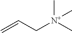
C(C[N+](C)(C)C)=C
